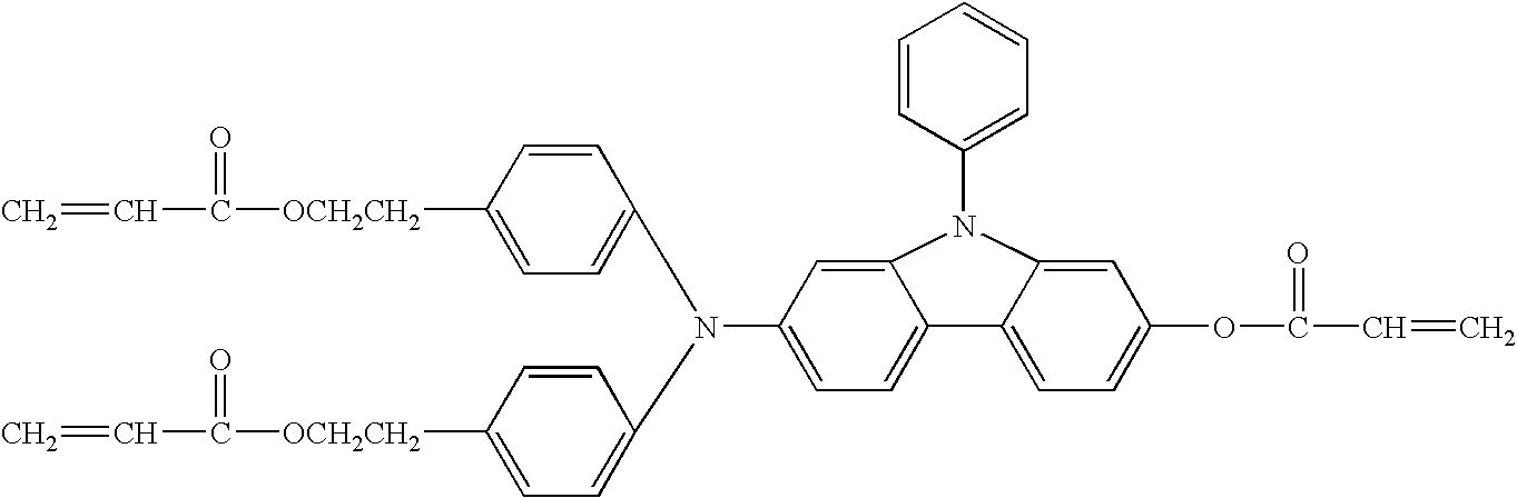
C1([OCH2CH2]C(C=C)=O)=CC=C(N(C2=CC=C([OCH2CH2]C(C=C)=O)C=C2)C2=CC=C3C(=C2)N(C2=CC=CC=C2)C2=CC(OC(=O)C=C)=CC=C32)C=C1
